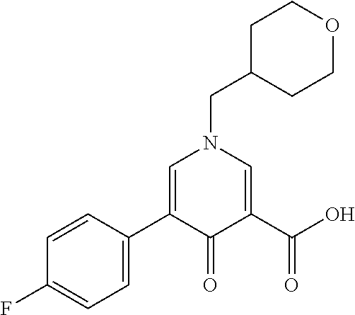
C1(C2=CC=C(F)C=C2)=CN(CC2CCOCC2)C=C(C(O)=O)C1=O
